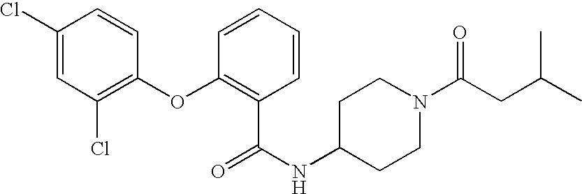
C1(Cl)=CC(Cl)=C(OC2=C(C(NC3CCN(C(CC(C)C)=O)CC3)=O)C=CC=C2)C=C1
